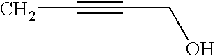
CC#CCO
